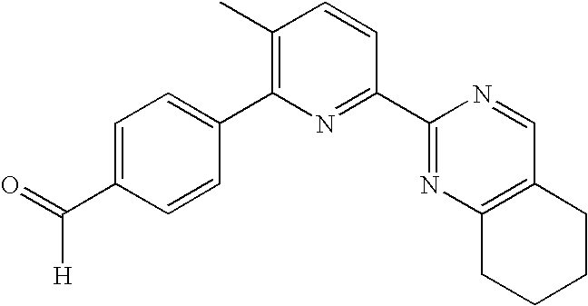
C1=C(C(=O)[H])C=CC(C2=C(C)C=CC(C3=NC4=C(C=N3)CCCC4)=N2)=C1
